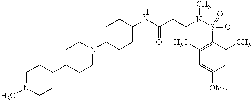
C1N(C)CCC(C2CCN(C3CCC(NC(CCN(S(C4=C(C)C=C([OMe])C=C4C)(=O)=O)C)=O)CC3)CC2)C1
